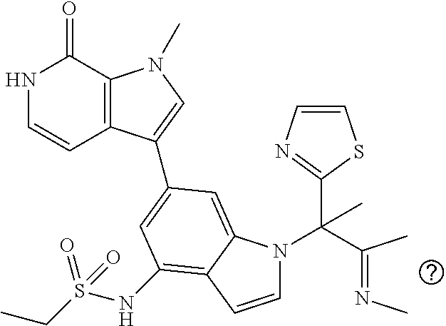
N1C=CC2=C(C1=O)N(C)C=C2C1=CC(NS(CC)(=O)=O)=C2C(=C1)N(C(C(=NC)C)(C1=NC=CS1)C)C=C2
